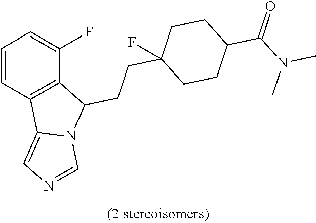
C1=CC2=C(C(F)=C1)C(CCC1(F)CCC(C(N(C)C)=O)CC1)N1C2=CN=C1
